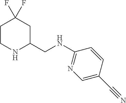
C1CNC(CNC2=NC=C(C#N)C=C2)CC1(F)F
